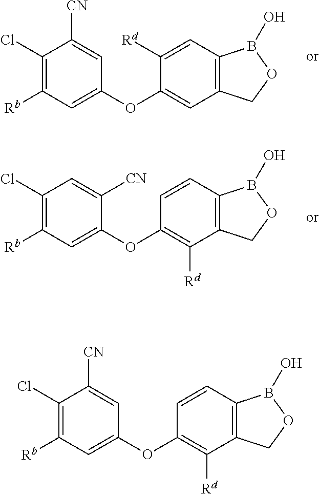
C1(OC2=CC([Rb])=C(Cl)C([CN])=C2)=CC2=C(C=C1[Rd])B(O)OC2.C1(OC2=CC([Rb])=C(Cl)C=C2[CN])=C([Rd])C2=C(C=C1)B(O)OC2.C1(OC2=CC([Rb])=C(Cl)C([CN])=C2)=C([Rd])C2=C(C=C1)B(O)OC2
